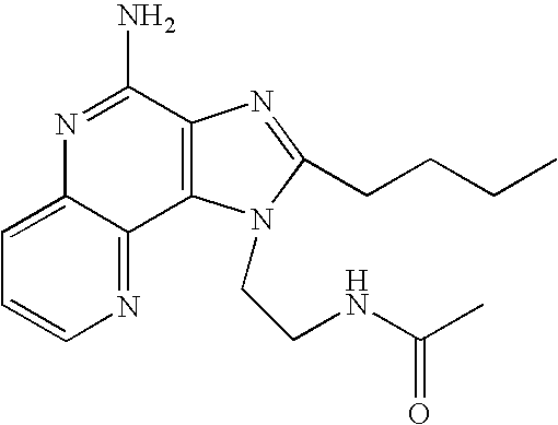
C1=C2C(=NC=C1)C1=C(C(N)=N2)N=C(CCCC)N1CCNC(C)=O
